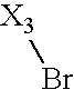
[X3]Br
